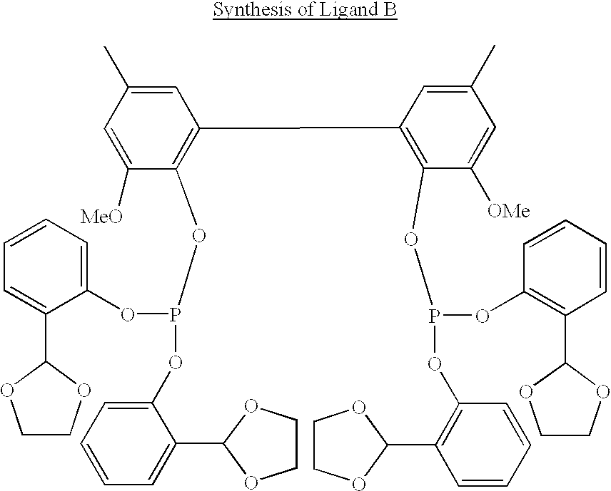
C1([MeO])=CC(C)=CC(C2=C(OP(OC3=C(C4OCCO4)C=CC=C3)OC3=C(C4OCCO4)C=CC=C3)C([OMe])=CC(C)=C2)=C1OP(OC1=CC=CC=C1C1OCCO1)OC1=CC=CC=C1C1OCCO1
